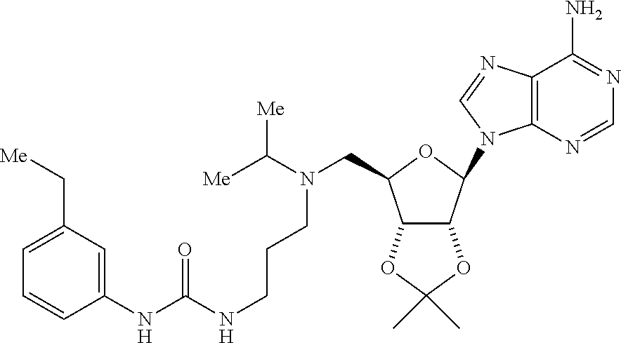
C1=C(C[Me])C=C(NC(=O)NCCCN(C([Me])[Me])CC2C3C(C(N4C5=C(C(N)=NC=N5)N=C4)O2)OC(C)(C)O3)C=C1
